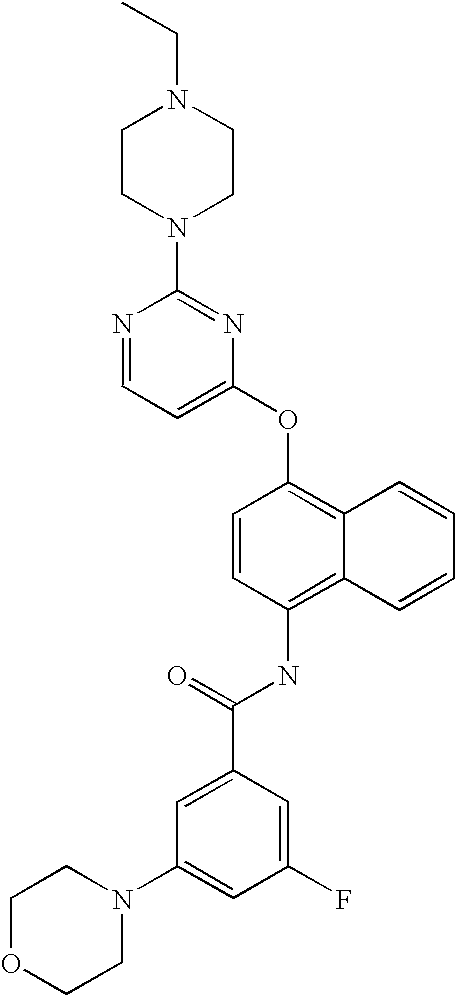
N1=CC=C(OC2=C3C(=C(NC(C4=CC(N5CCOCC5)=CC(F)=C4)=O)C=C2)C=CC=C3)N=C1N1CCN(CC)CC1
